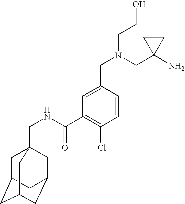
C1C2CC3CC(CC1(CNC(=O)C1=C(Cl)C=CC(CN(CC4(N)CC4)CCO)=C1)C3)C2
